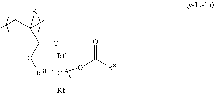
CCC(C)(C(O[R31]C(OC([R8])=O)([Rf])[Rf])=O)[R]
